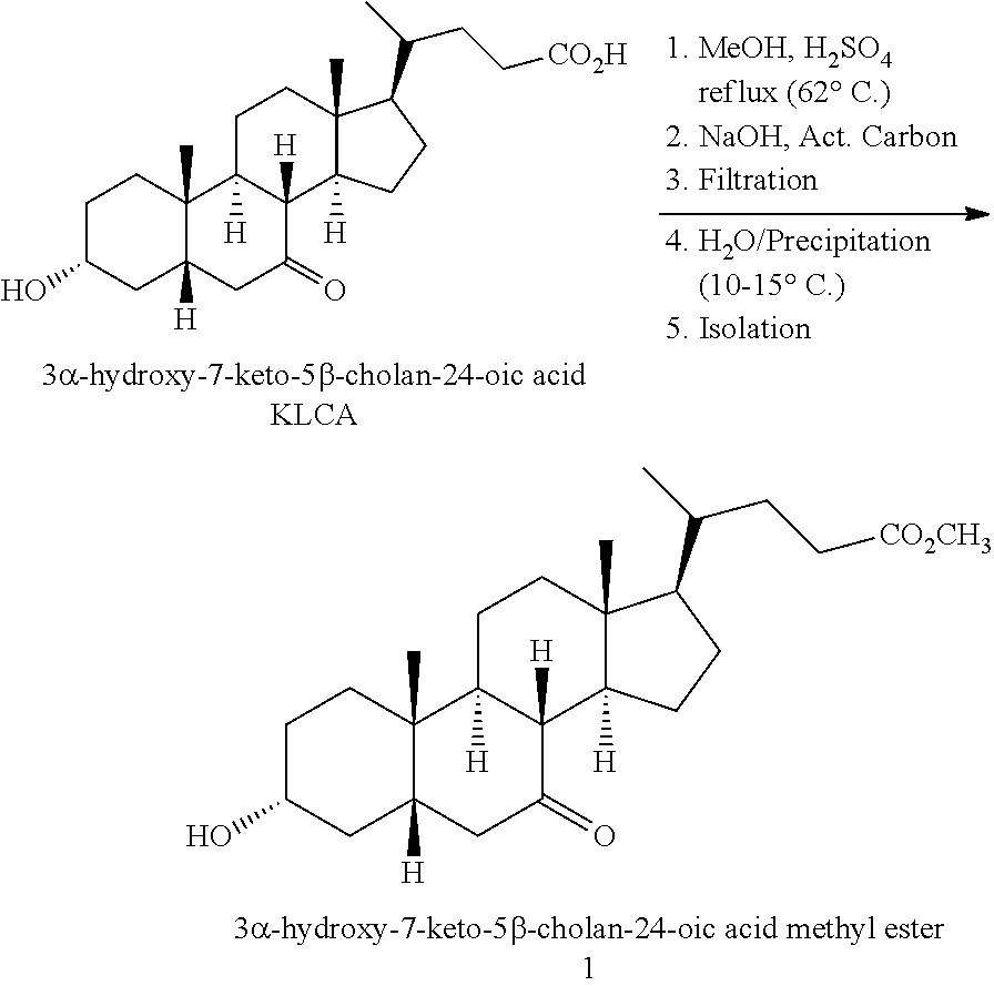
C1C(O)CC2([H])C(C)(C1)C1([H])C([H])(C(=O)C2)C2([H])C(C)(CC1)C(C(C)CC[CO2CH3])CC2.C1C(O)CC2([H])C(C)(C1)C1([H])C([H])(C(=O)C2)C2([H])C(C)(CC1)C(C(C)CC[CO2H])CC2
